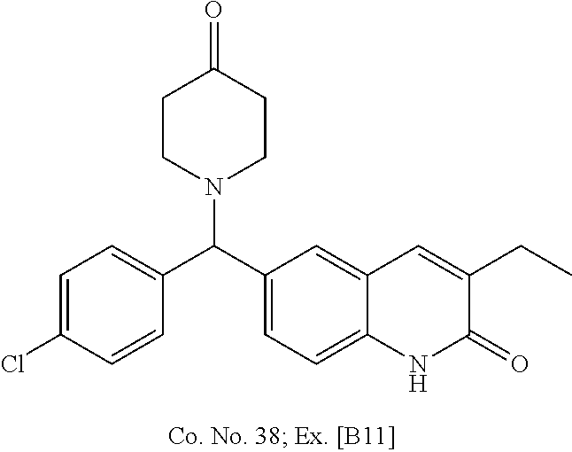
C1=C(Cl)C=CC(C(C2=CC=C3C(=C2)C=C(CC)C(=O)N3)N2CCC(=O)CC2)=C1
